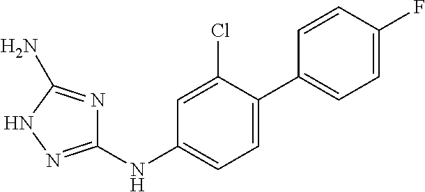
C1(NC2=CC=C(C3=CC=C(F)C=C3)C(Cl)=C2)=NNC(N)=N1
